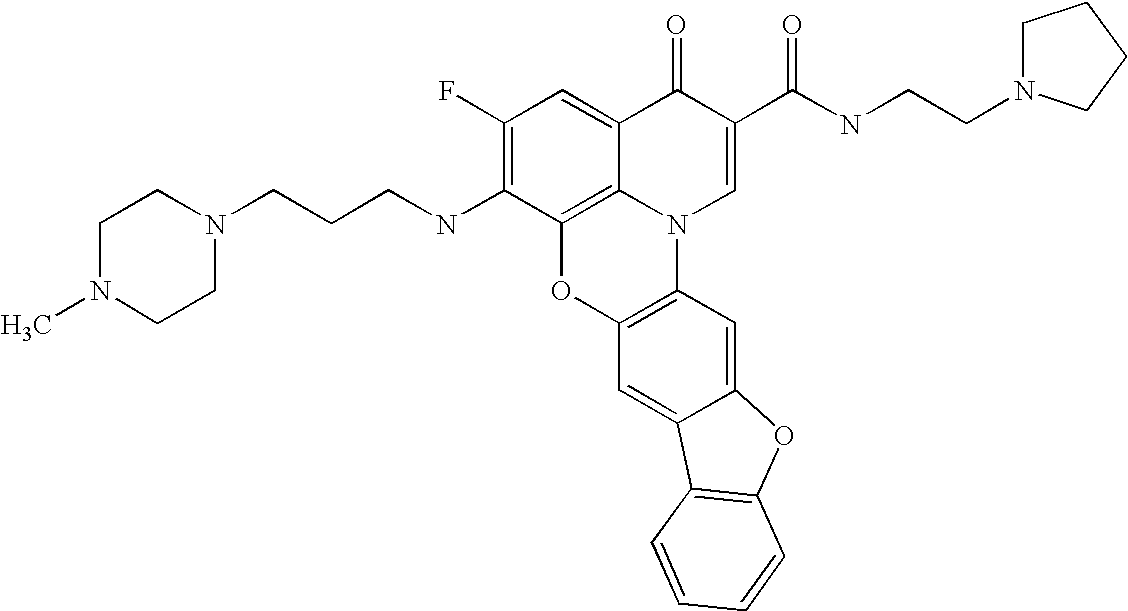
C1(F)=C(NCCCN2CCN(C)CC2)C2=C3C(=C1)C(=O)C(C(NCCN1CCCC1)=O)=CN3C1=C(O2)C=C2C(=C1)OC1=C2C=CC=C1
